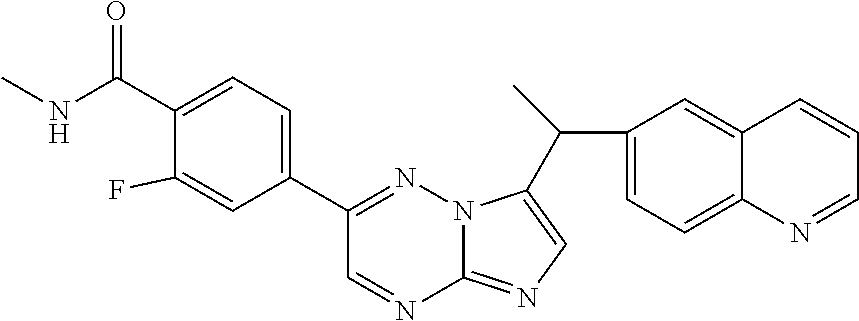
C1(C(C2=CN=C3N=CC(C4=CC=C(C(=O)NC)C(F)=C4)=NN32)C)=CC=C2C(=C1)C=CC=N2
